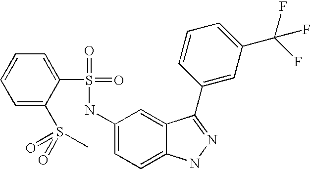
C1=CC=C(S(=O)(=O)C)C(S(=O)(=O)NC2=CC=C3C(=C2)C(C2=CC(C(F)(F)F)=CC=C2)=NN3)=C1
